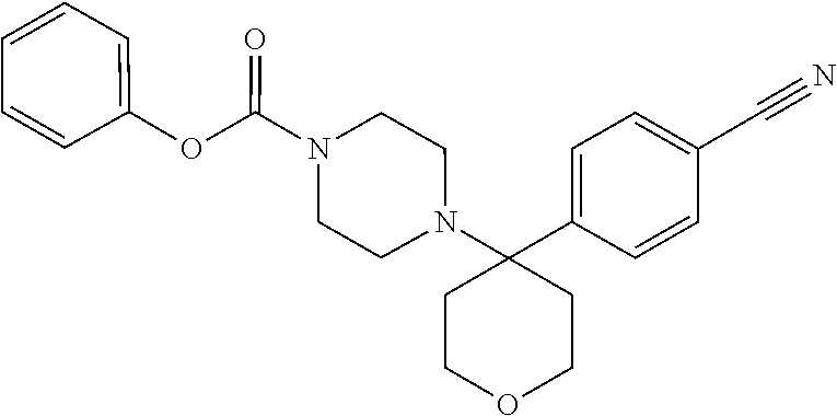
C1COCCC1(C1=CC=C(C#N)C=C1)N1CCN(C(OC2=CC=CC=C2)=O)CC1
